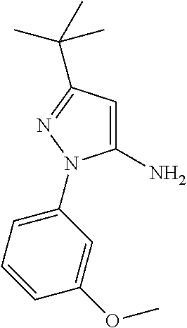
NC1=CC(C(C)(C)C)=NN1C1=CC=CC(OC)=C1
